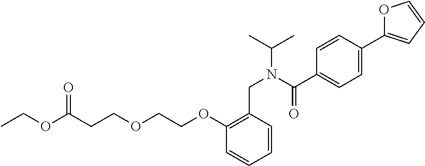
C1=CC(C2=CC=CO2)=CC=C1C(N(CC1=C(OCCOCCC(OCC)=O)C=CC=C1)C(C)C)=O
